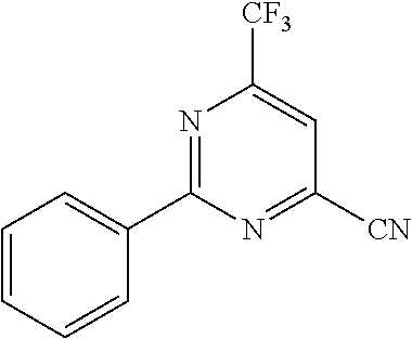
N1=C(C2=CC=CC=C2)N=C([CN])C=C1[CF3]
